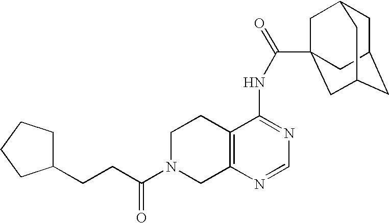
C1N(C(=O)CCC2CCCC2)CC2=C(C1)C(NC(=O)C13CC4CC(CC(C1)C4)C3)=NC=N2
